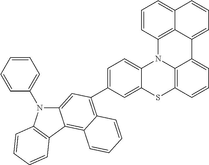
C1=C(C2=C3C(=C4C(=C2)N(C2=CC=CC=C2)C2=C4C=CC=C2)C=CC=C3)C=C2C(=C1)N1C3=C(C=CC=C3C3=CC=CC4=CC=CC1=C43)S2
